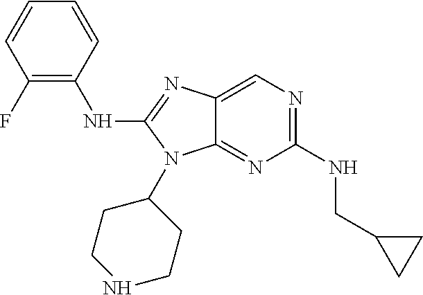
C1(NCC2CC2)=NC=C2C(=N1)N(C1CCNCC1)C(NC1=C(F)C=CC=C1)=N2
